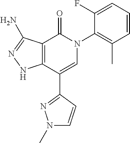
C12=C(C(C3=NN(C)C=C3)=CN(C3=C(C)C=CC=C3F)C1=O)NN=C2N
